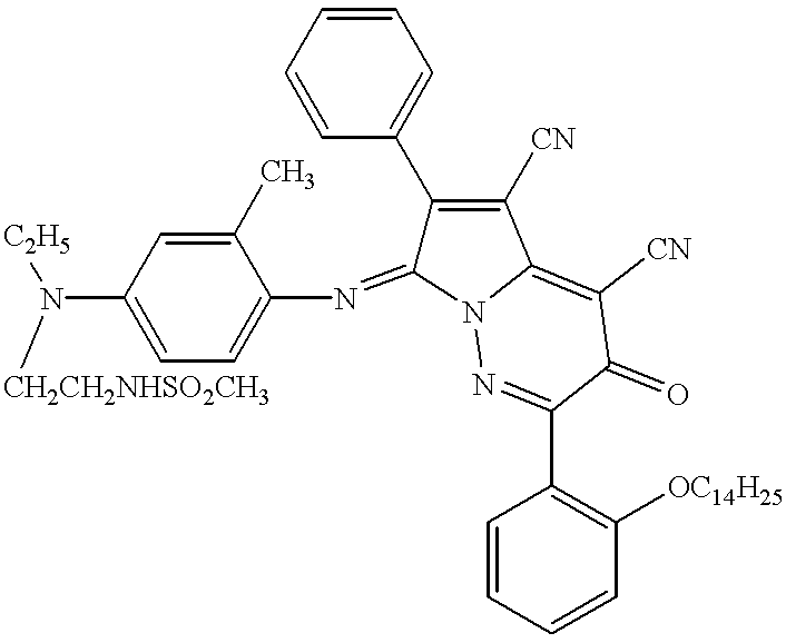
C1(C)=CC(N([C2H5])[CH2CH2NHSO2CH3])=CC=C1N=C1C(C2=CC=CC=C2)=C([CN])C2=C([CN])C(=O)C(C3=C([OC14H25])C=CC=C3)=NN12
